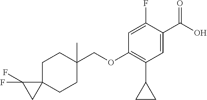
C1=C(F)C(C(O)=O)=CC(C2CC2)=C1OCC1(C)CCC2(CC1)C(F)(F)C2
